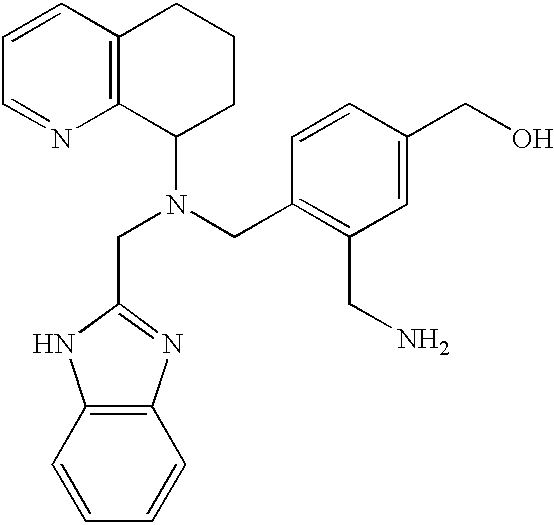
C(N(CC1=C(CN)C=C(CO)C=C1)C1CCCC2=C1N=CC=C2)C1=NC2=C(C=CC=C2)N1
